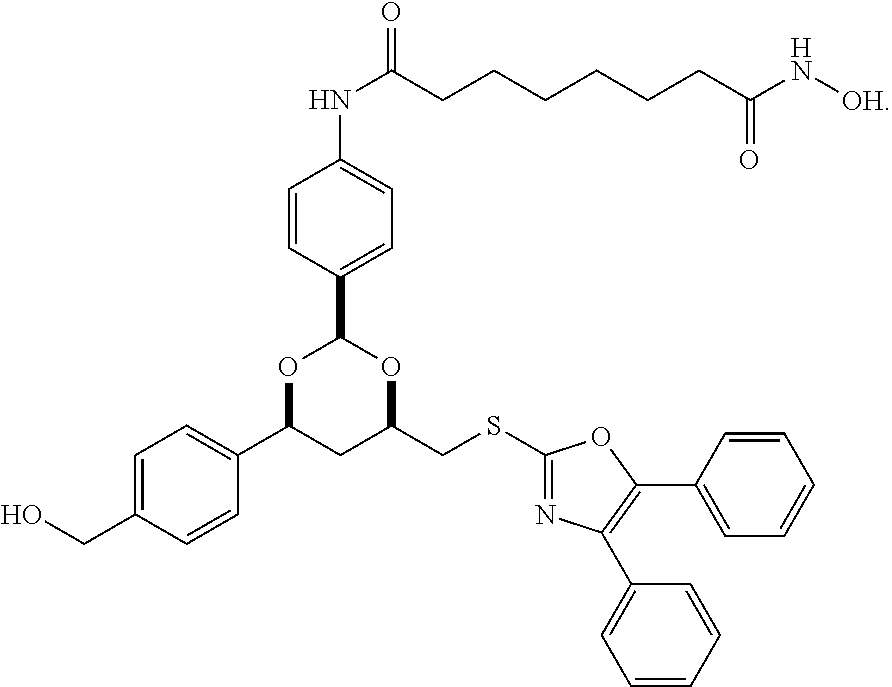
C1=C(CO)C=CC(C2CC(CSC3=NC(C4=CC=CC=C4)=C(C4=CC=CC=C4)O3)OC(C3=CC=C(NC(CCCCCCC(N[OH])=O)=O)C=C3)O2)=C1
